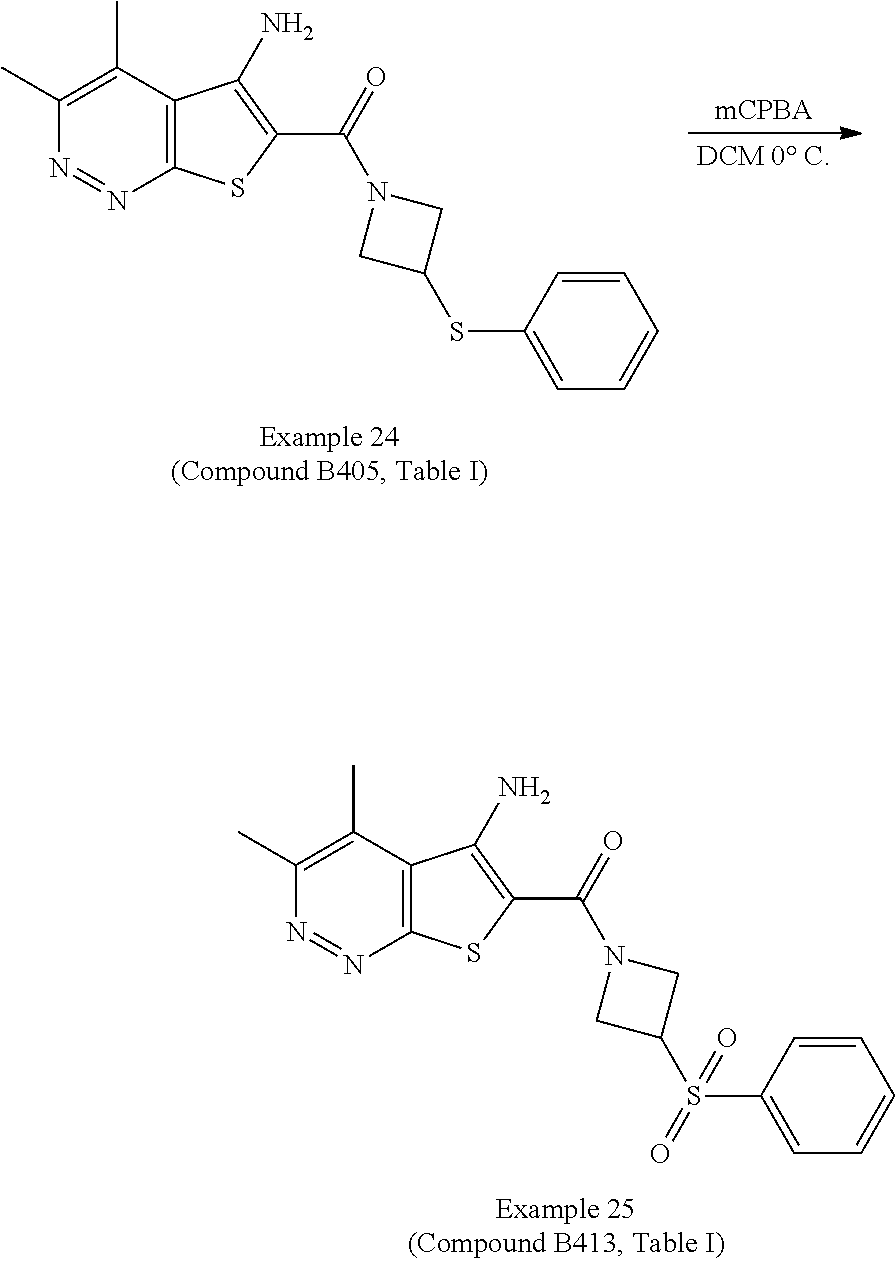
C1(C)=C(C)C2=C(N=N1)SC(C(=O)N1CC(SC3=CC=CC=C3)C1)=C2N.C1(C)=C(C)C2=C(N=N1)SC(C(=O)N1CC(S(C3=CC=CC=C3)(=O)=O)C1)=C2N
